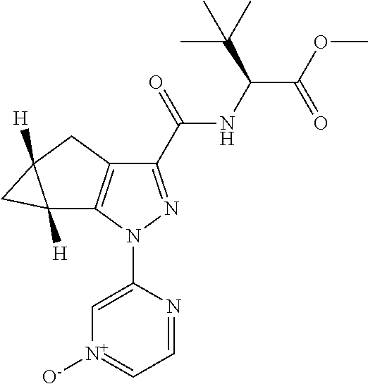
C1=NC(N2N=C(C(NC(C(C)(C)C)C(=O)OC)=O)C3=C2C2([H])C([H])(C3)C2)=C[N+]([O-])=C1
